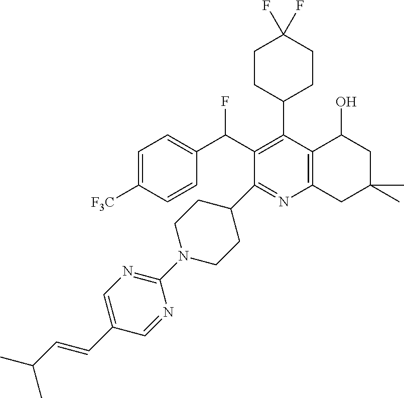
C1(N2CCC(C3=NC4=C(C(C5CCC(F)(F)CC5)=C3C(C3=CC=C([F3C])C=C3)F)C(O)CC(C)(C)C4)CC2)=NC=C(C=CC(C)C)C=N1
